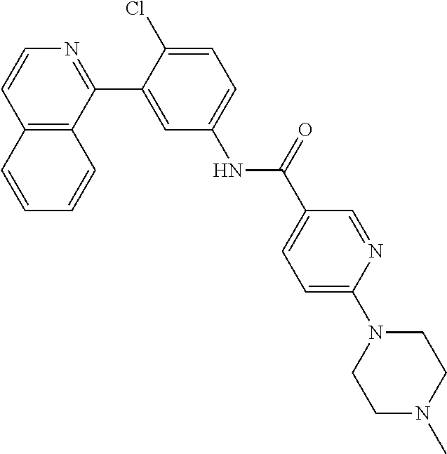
C12=C(C(C3=CC(NC(C4=CC=C(N5CCN(C)CC5)N=C4)=O)=CC=C3Cl)=NC=C1)C=CC=C2
